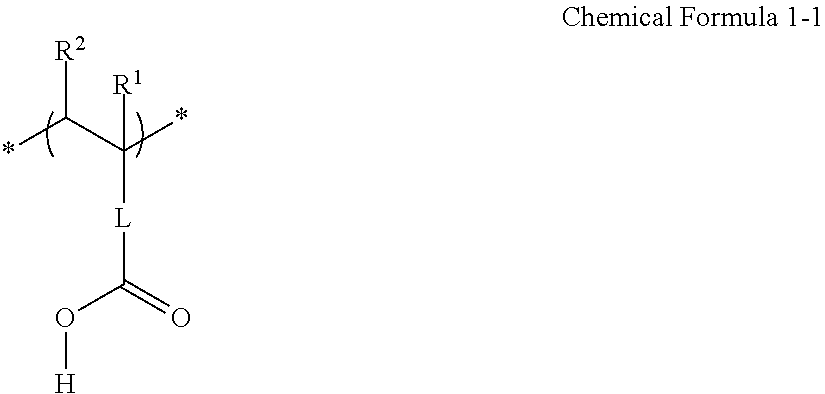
*C(C(*)([L]C(O[H])=O)[R1])[R2]
